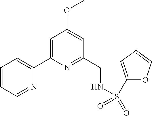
C1=CC=NC(C2=CC(OC)=CC(CNS(C3=CC=CO3)(=O)=O)=N2)=C1
